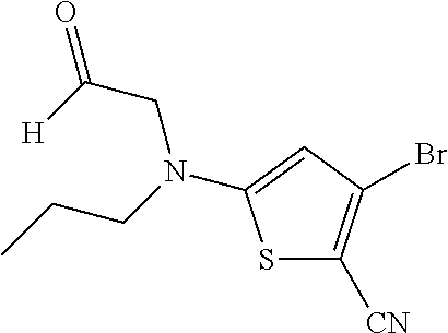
S1C([CN])=C(Br)C=C1N(CC([H])=O)CCC
